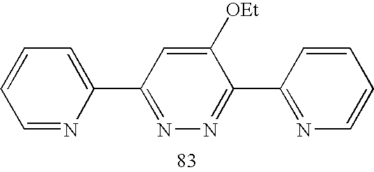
C1(C2=CC=CC=N2)=NN=C(C2=NC=CC=C2)C([OEt])=C1
